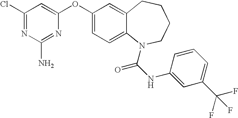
C1(Cl)=NC(N)=NC(OC2=CC=C3C(=C2)CCCCN3C(=O)NC2=CC(C(F)(F)F)=CC=C2)=C1
